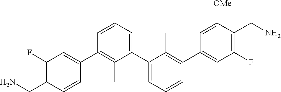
C1(C2=CC(F)=C(CN)C=C2)=C(C)C(C2=CC=CC(C3=CC(F)=C(CN)C([OMe])=C3)=C2C)=CC=C1
